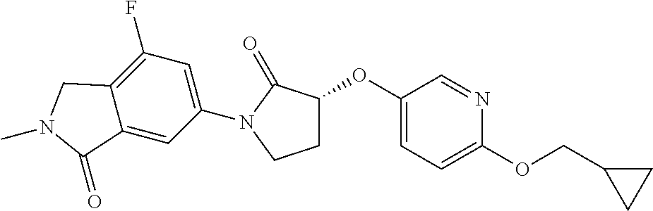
C1(OC2CCN(C3=CC(F)=C4C(=C3)C(=O)N(C)C4)C2=O)=CC=C(OCC2CC2)N=C1
